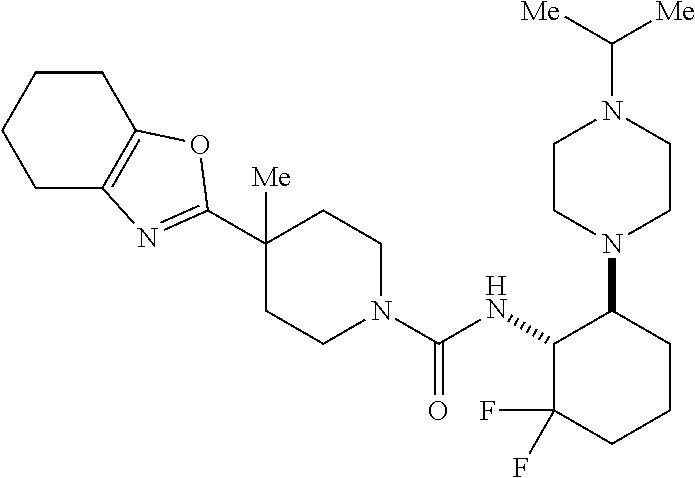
C1C2=C(CCC1)OC(C1([Me])CCN(C(NC3C(F)(F)CCCC3N3CCN(C([Me])[Me])CC3)=O)CC1)=N2
